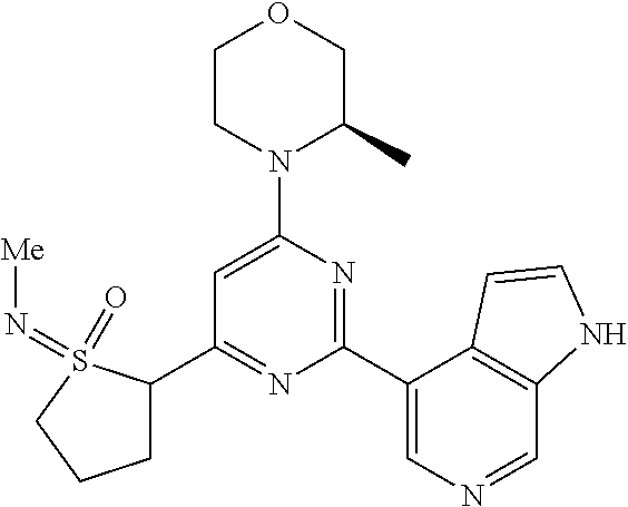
C1(C2=NC(C3=CN=CC4=C3C=CN4)=NC(N3C(C)COCC3)=C2)CCCS1(=O)=N[Me]
